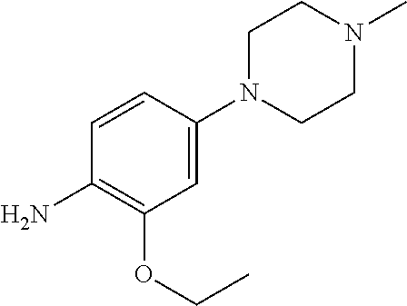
C1N(C2=CC(OCC)=C(N)C=C2)CCN(C)C1
